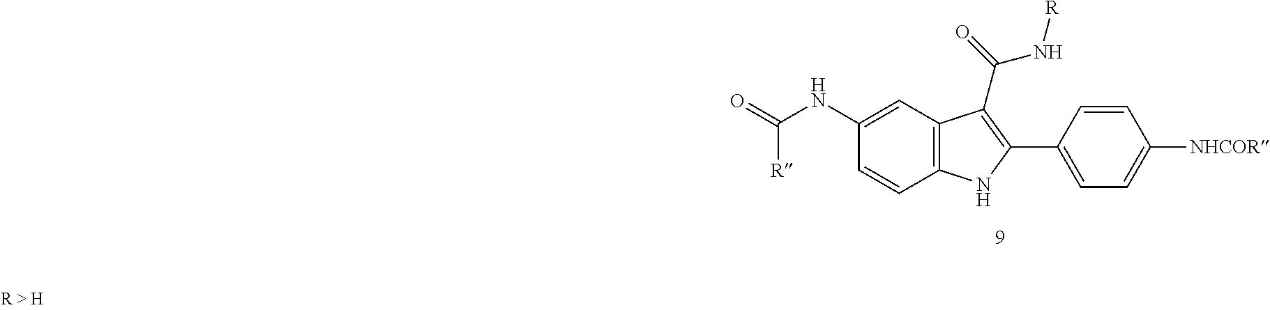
C1=CC2=C(C=C1NC(=O)[R])C(C(N[R])=O)=C(C1=CC=C([NHCOR])C=C1)N2
